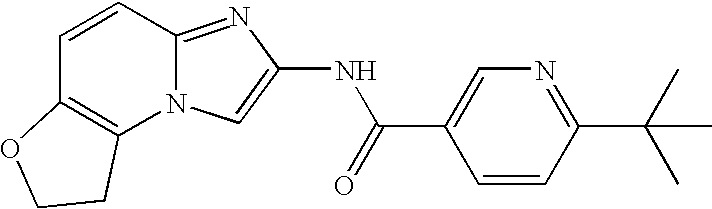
C1=CC2=NC(NC(=O)C3=CN=C(C(C)(C)C)C=C3)=CN2C2=C1OCC2
